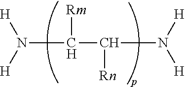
N([H])([H])C([Rm])C(N([H])[H])[Rn]
